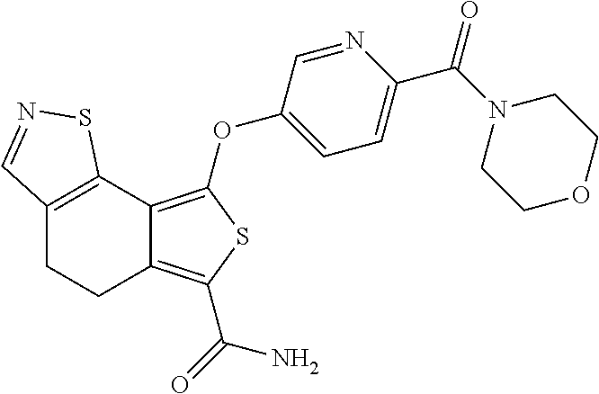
C12=C(OC3=CC=C(C(=O)N4CCOCC4)N=C3)SC(C(=O)N)=C1CCC1=C2SN=C1
